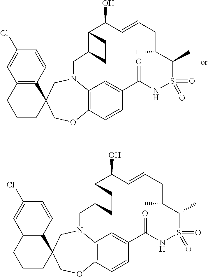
C1(Cl)=CC2=C(C=C1)C1(CCC2)COC2=C3N(C1)CC1C(C(O)C=CCC(C)C(C)S(=O)(=O)NC(=O)C(=C3)C=C2)CC1.C1(Cl)=CC2=C(C=C1)C1(CCC2)COC2=C3N(C1)CC1C(C(O)C=CCC(C)C(C)S(=O)(=O)NC(=O)C(=C3)C=C2)CC1
